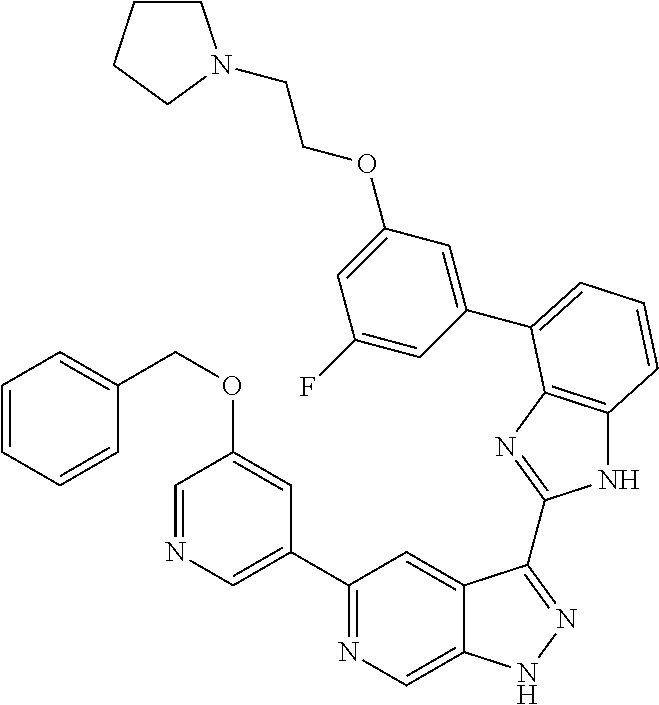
C1(C2=NC=C3C(=C2)C(C2=NC4=C(N2)C=CC=C4C2=CC(OCCN4CCCC4)=CC(F)=C2)=NN3)=CN=CC(OCC2=CC=CC=C2)=C1
